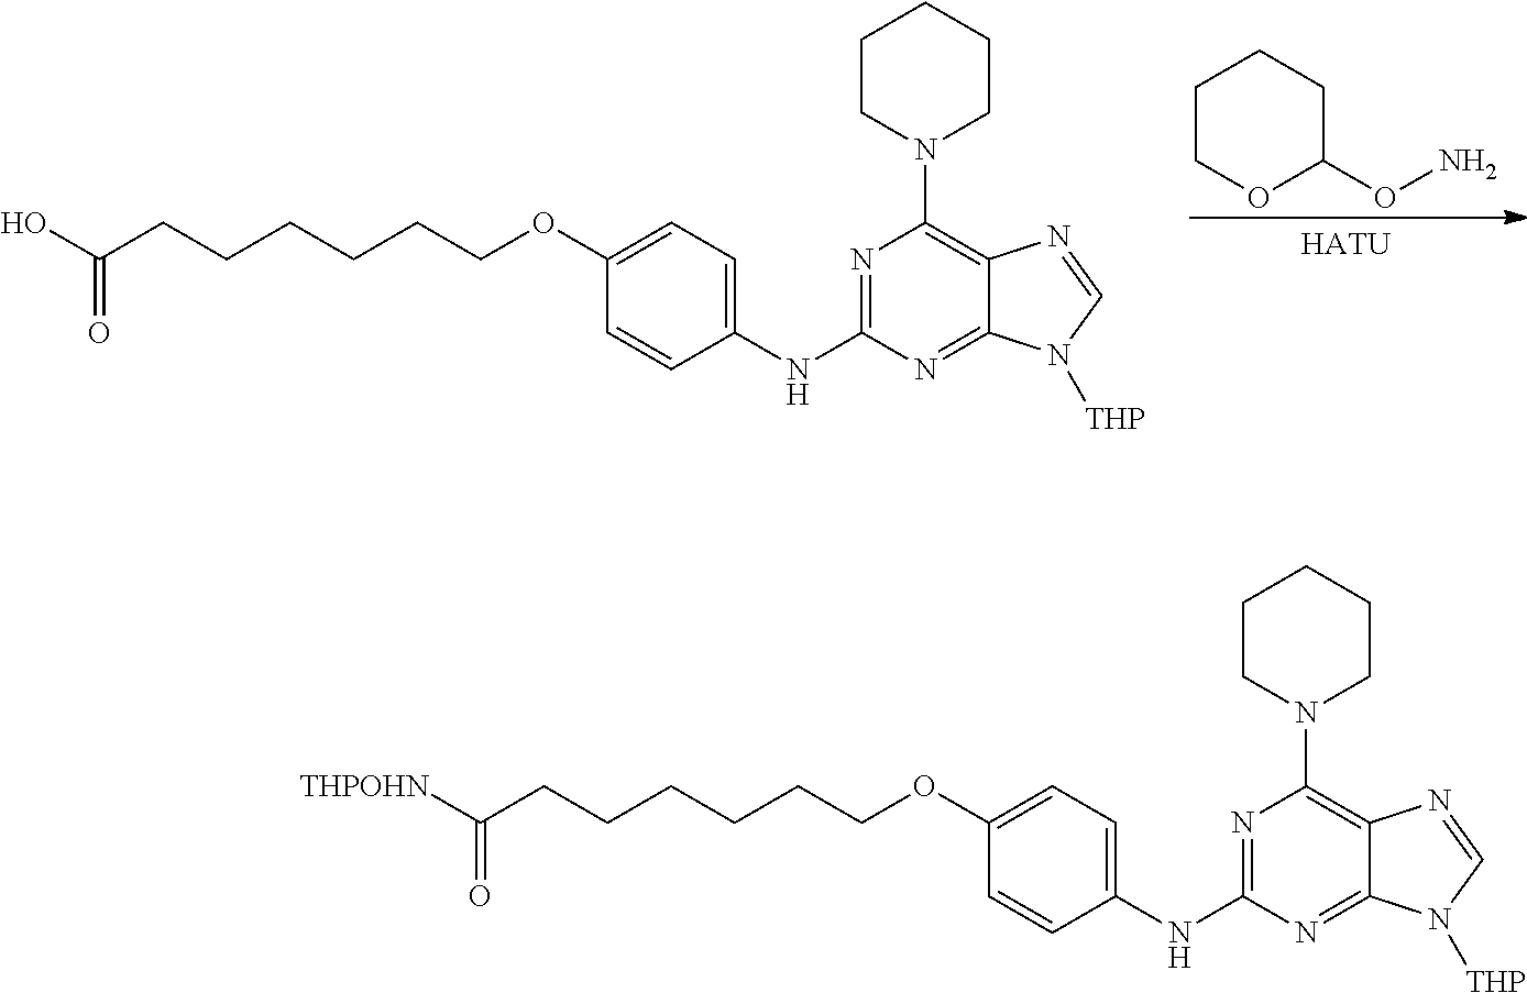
C1(OCCCCCCC(O)=O)=CC=C(NC2=NC(N3CCCCC3)=C3C(=N2)N([THP])C=N3)C=C1.C1COC(ON)CC1.[HATU].C1(OCCCCCCC([THPOHN])=O)=CC=C(NC2=NC(N3CCCCC3)=C3C(=N2)N([THP])C=N3)C=C1
